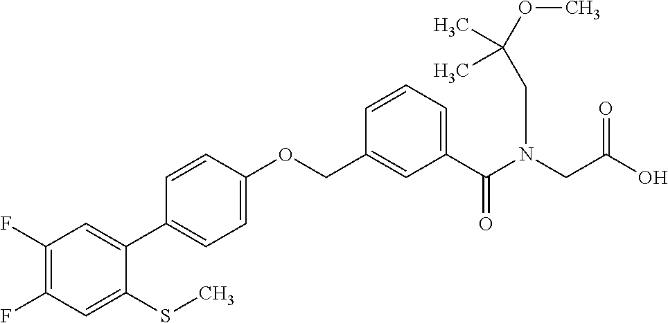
C1(F)=C(F)C=C(SC)C(C2=CC=C(OCC3=CC(C(N(CC(O)=O)CC(OC)(C)C)=O)=CC=C3)C=C2)=C1
